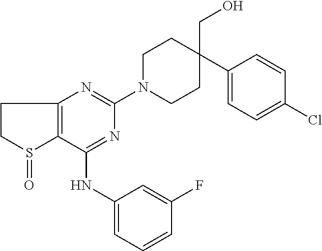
C1(NC2=CC=CC(F)=C2)=NC(N2CCC(CO)(C3=CC=C(Cl)C=C3)CC2)=NC2=C1S(=O)CC2
